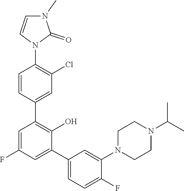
N1(C2=CC(C3=CC(F)=CC(C4=CC(Cl)=C(N5C=CN(C)C5=O)C=C4)=C3O)=CC=C2F)CCN(C(C)C)CC1
